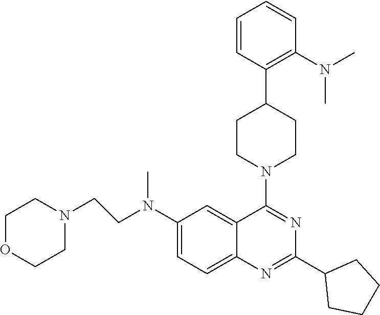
C1=CC(C2CCN(C3=NC(C4CCCC4)=NC4=CC=C(N(CCN5CCOCC5)C)C=C43)CC2)=C(N(C)C)C=C1
